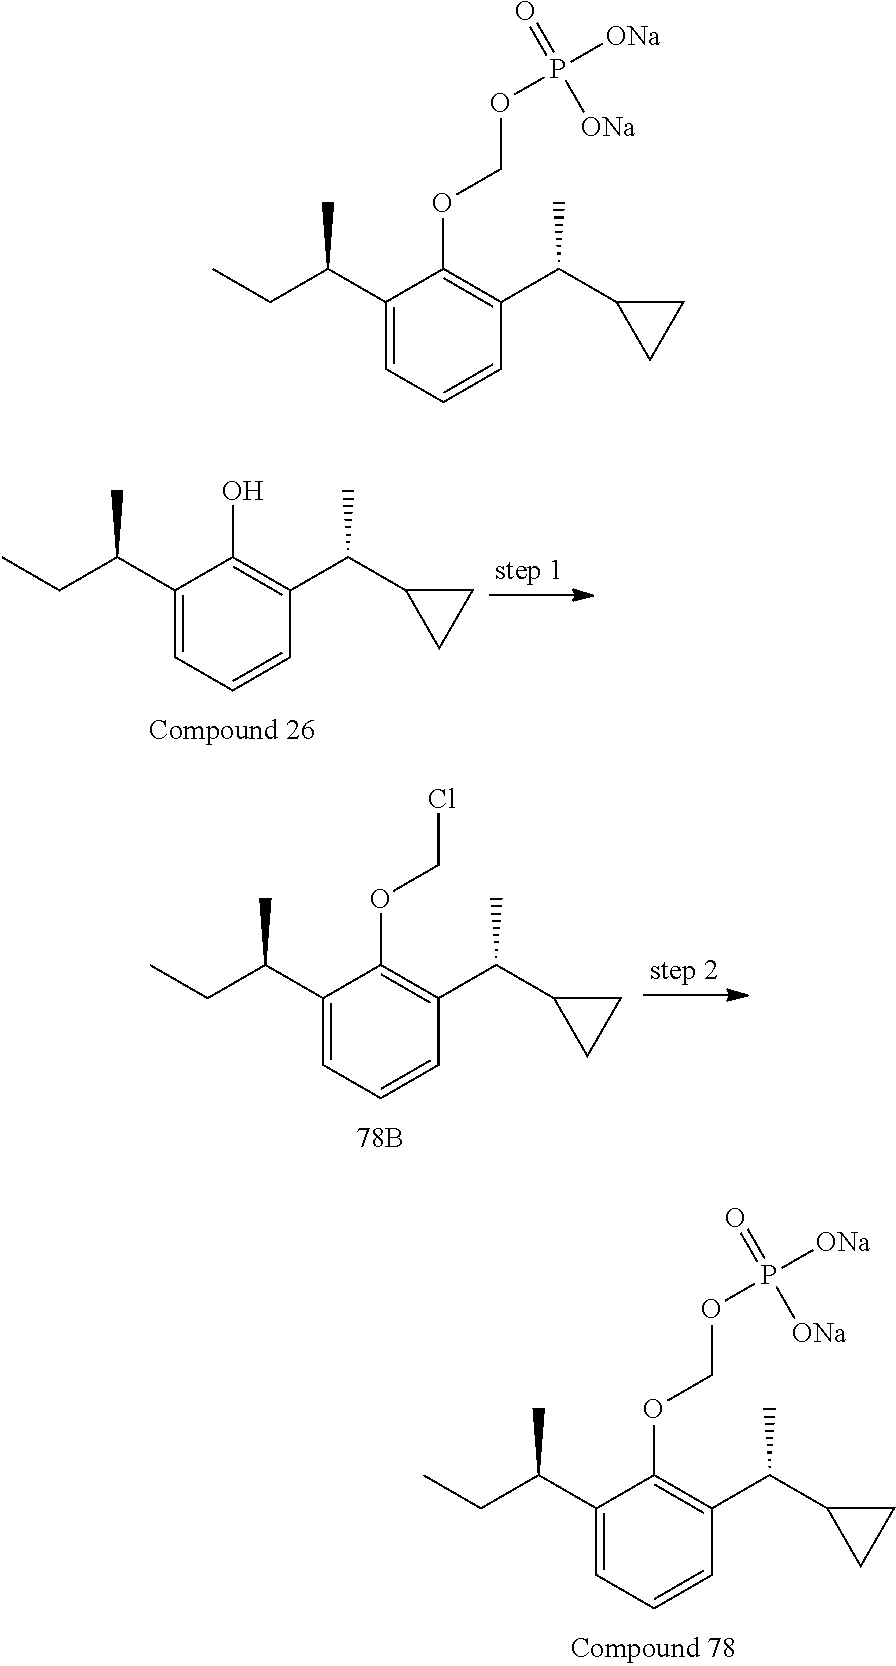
C1(C(CC)C)=CC=CC(C(C2CC2)C)=C1OCOP([ONa])(=O)[ONa].C1(C(CC)C)=CC=CC(C(C2CC2)C)=C1O.C1(C(CC)C)=CC=CC(C(C2CC2)C)=C1OCCl.C1(C(CC)C)=CC=CC(C(C2CC2)C)=C1OCOP([ONa])(=O)[ONa]
